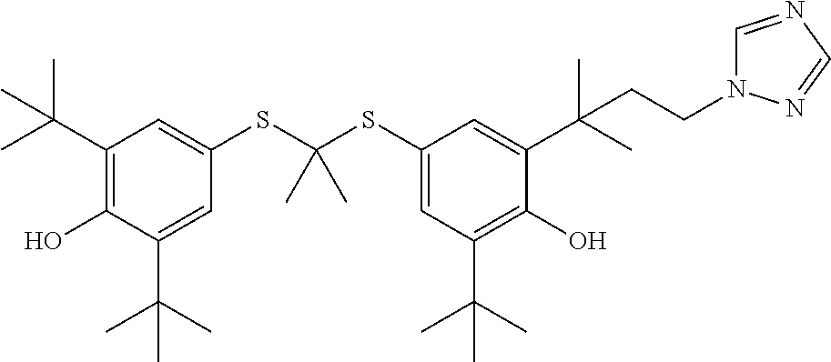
C1(C(C)(C)C)=C(O)C(C(C)(C)C)=CC(SC(SC2=CC(C(C)(C)C)=C(O)C(C(C)(C)CCN3C=NC=N3)=C2)(C)C)=C1
